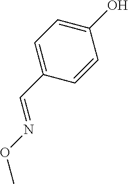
OC1=CC=C(C=NOC)C=C1
